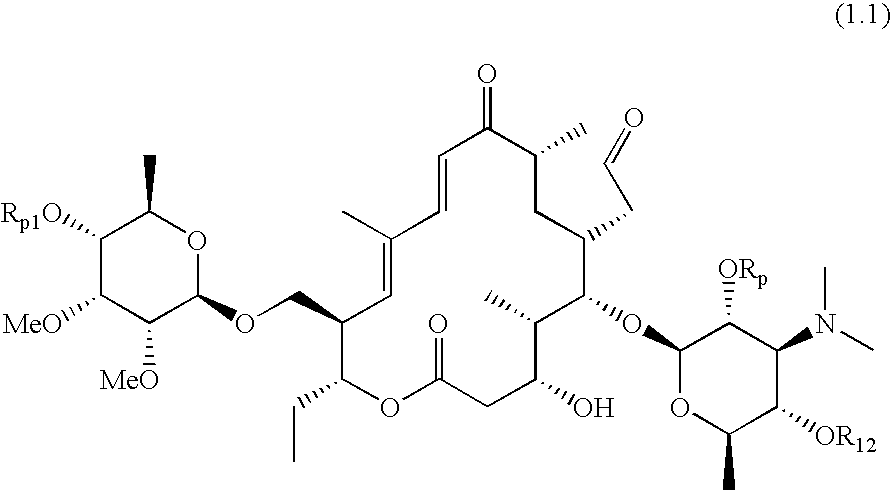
O1C(=O)CC(O)C(C)C(OC2OC(C)C([OR12])C(N(C)C)C2[ORp])C(CC=O)CC(C)C(=O)C=CC(C)=CC(COC2OC(C)C([Rp1O])C([MeO])C2[MeO])C1CC
